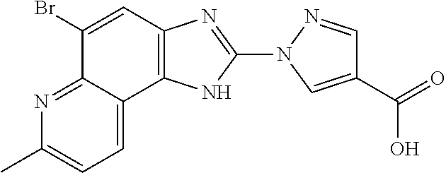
C1(Br)=CC2=C(NC(N3C=C(C(=O)O)C=N3)=N2)C2=CC=C(C)N=C12
